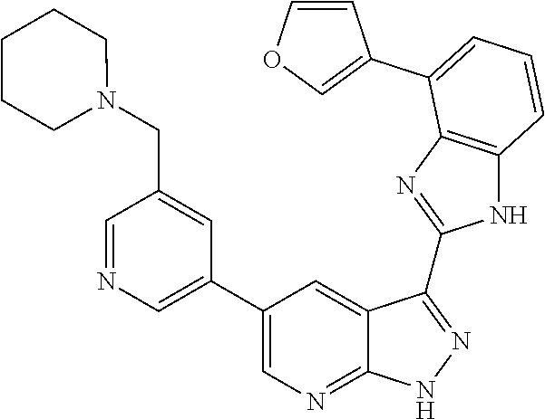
C1=NC=C(C2=CN=C3C(=C2)C(C2=NC4=C(N2)C=CC=C4C2=COC=C2)=NN3)C=C1CN1CCCCC1
